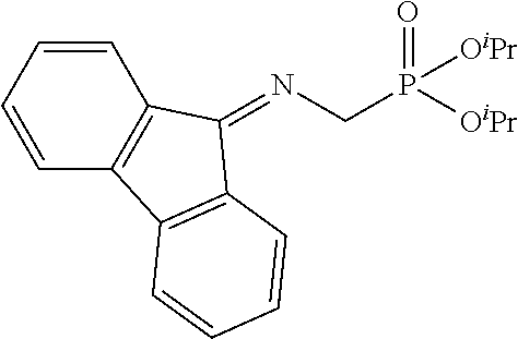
C1=CC2=C(C=C1)C(=NCP(=O)([OiPr])[OiPr])C1=C2C=CC=C1
